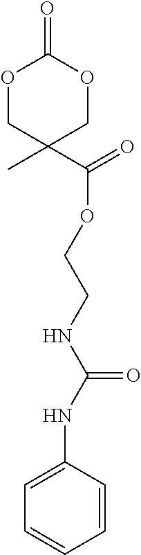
O1CC(C(=O)OCCNC(NC2=CC=CC=C2)=O)(C)COC1=O
